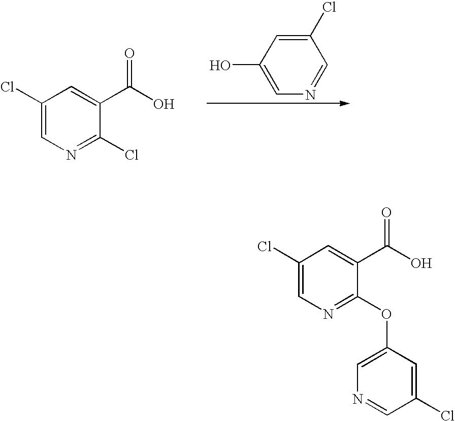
C1(Cl)=CC(O)=CN=C1.C1(Cl)=CN=C(Cl)C(C(O)=O)=C1.C1(Cl)=CN=C(OC2=CN=CC(Cl)=C2)C(C(O)=O)=C1
